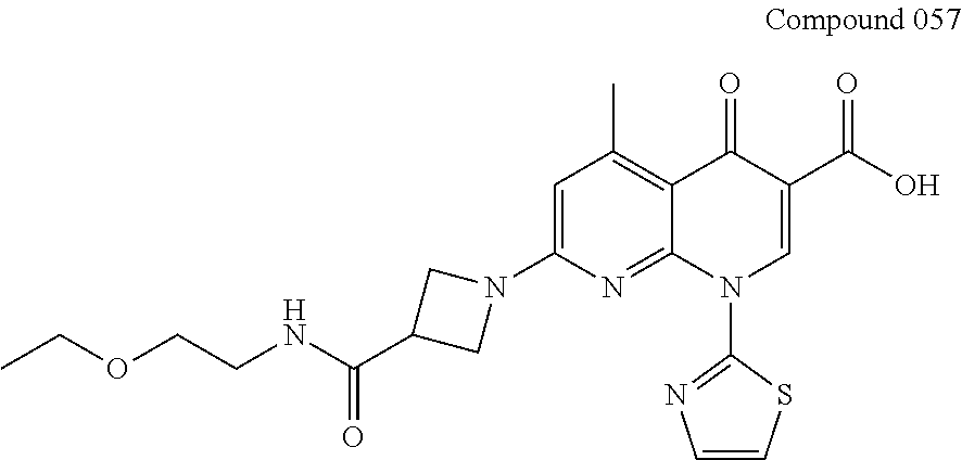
C1=C(N2CC(C(NCCOCC)=O)C2)N=C2C(=C1C)C(=O)C(C(O)=O)=CN2C1=NC=CS1
